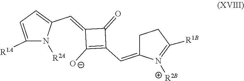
C1([R1A])=CC=C(C=C2C([O-])=C(C=C3CCC([R1B])=N3[R2B])C2=O)N1[R2A]
